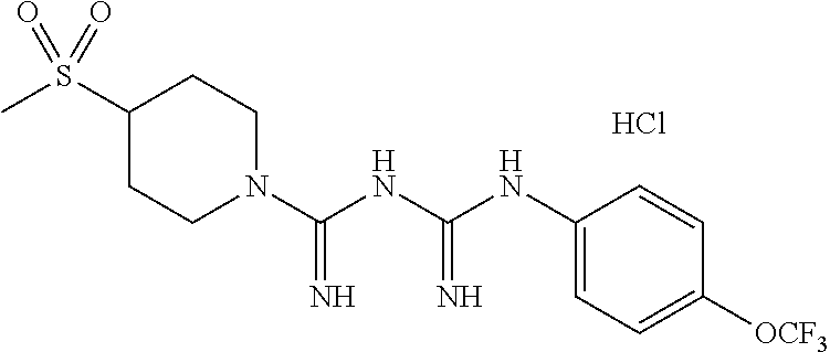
C1(S(C)(=O)=O)CCN(C(NC(NC2=CC=C([OCF3])C=C2)=N)=N)CC1.Cl
